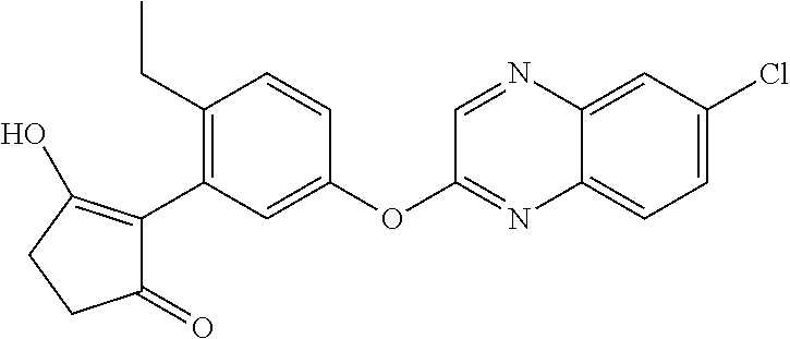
C1(=O)C(C2=C(CC)C=CC(OC3=NC4=CC=C(Cl)C=C4N=C3)=C2)=C(O)CC1
